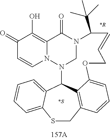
C1(=O)C=CN2C(=C1O)C(=O)N1CN2C2C3=CC=CC=C3SCC3=C2C(=CC=C3)OCC=CC1C(C)(C)C.[*S].[*R]
